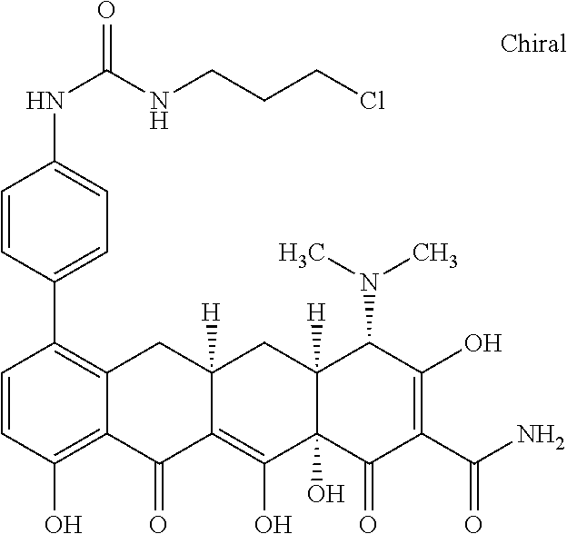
C12([H])C(O)(C(=O)C(C(N)=O)=C(O)C1N(C)C)C(O)=C1C([H])(C2)CC2=C(C3=CC=C(NC(=O)NCCCCl)C=C3)C=CC(O)=C2C1=O
